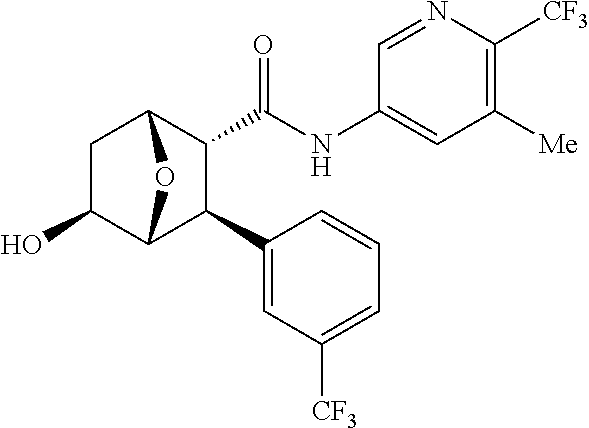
C1(O)C2C(C3=CC([CF3])=CC=C3)C(C(NC3=CC([Me])=C([CF3])N=C3)=O)C(C1)O2
